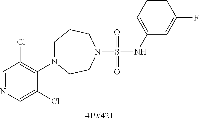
C1=NC=C(Cl)C(N2CCCN(S(=O)(=O)NC3=CC=CC(F)=C3)CC2)=C1Cl
